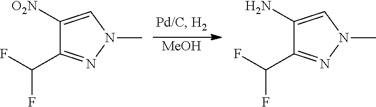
C1([O2N])=CN(C)N=C1C(F)F.[MeOH].C1(N)=CN(C)N=C1C(F)F
